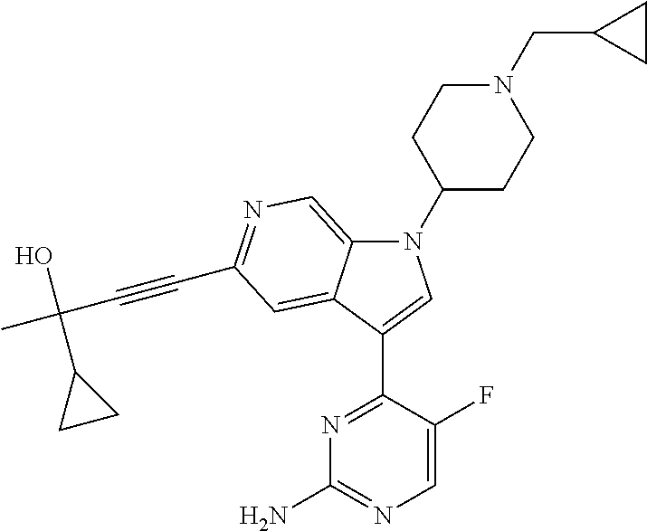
N1(C2CCN(CC3CC3)CC2)C2=CN=C(C#CC(C)(O)C3CC3)C=C2C(C2=NC(N)=NC=C2F)=C1
